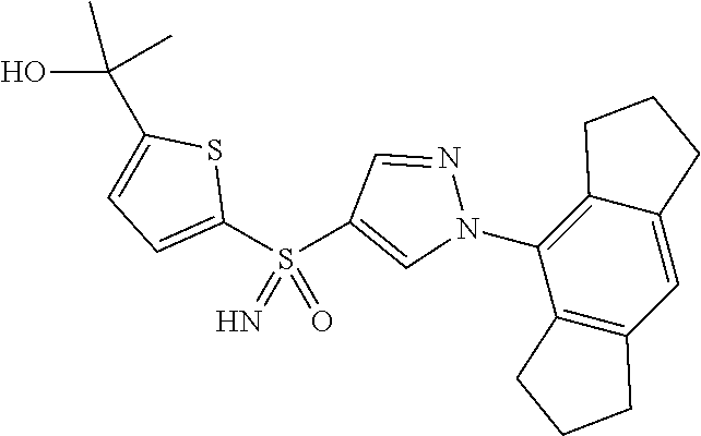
C12=C(N3N=CC(S(C4=CC=C(C(O)(C)C)S4)(=N)=O)=C3)C3=C(C=C1CCC2)CCC3
